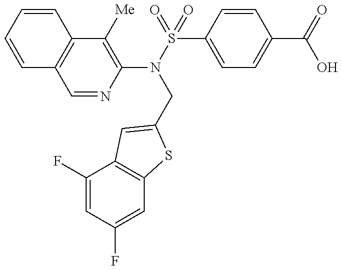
C1=CC=CC2=C1C=NC(N(S(=O)(C1=CC=C(C(=O)O)C=C1)=O)CC1=CC3=C(C=C(F)C=C3F)S1)=C2[Me]
